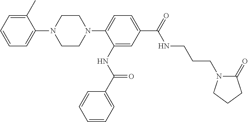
C1=C(C)C(N2CCN(C3=CC=C(C(NCCCN4C(=O)CCC4)=O)C=C3NC(=O)C3=CC=CC=C3)CC2)=CC=C1
